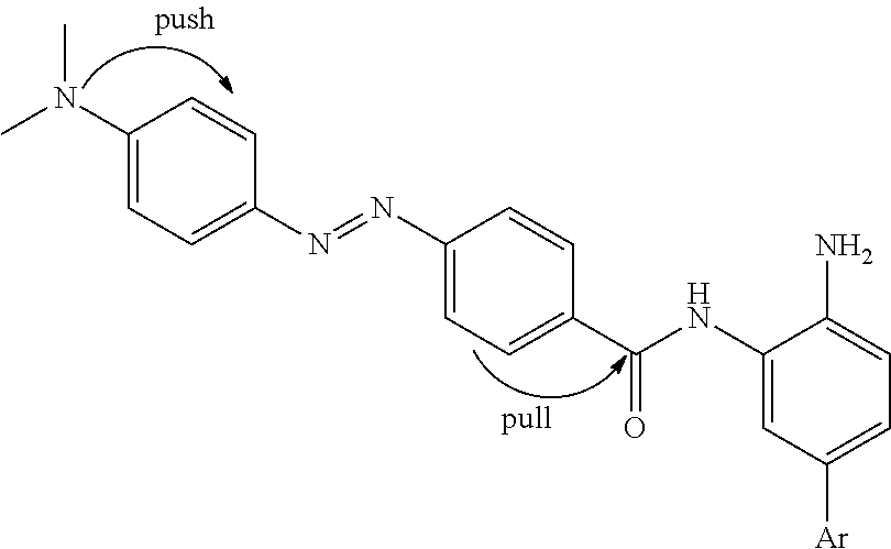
C1(N=NC2=CC=C(C(NC3=CC([Ar])=CC=C3N)=O)C=C2)=CC=C(N(C)C)C=C1
